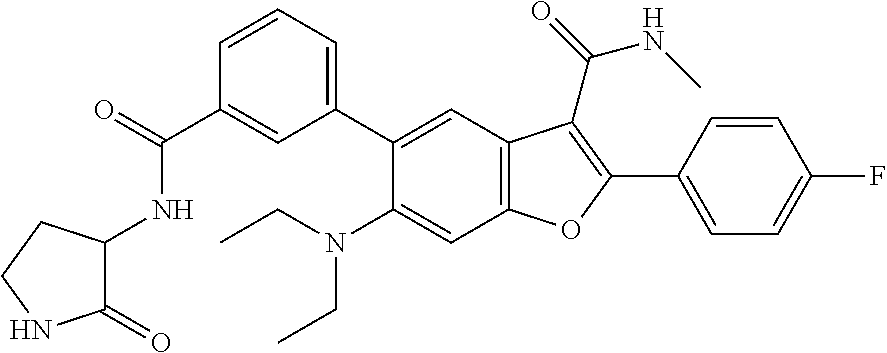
C1=CC=C(C2=CC3=C(C=C2N(CC)CC)OC(C2=CC=C(F)C=C2)=C3C(=O)NC)C=C1C(=O)NC1C(=O)NCC1
